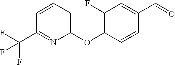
C1(OC2=C(F)C=C(C=O)C=C2)=CC=CC(C(F)(F)F)=N1
